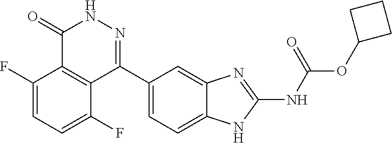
O(C1CCC1)C(=O)NC1=NC2=CC(C3=NNC(=O)C4=C3C(F)=CC=C4F)=CC=C2N1
